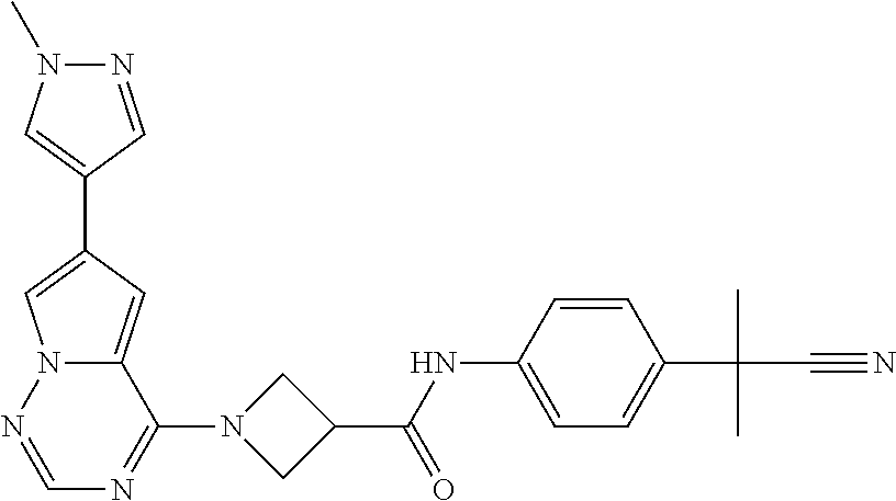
N1=CC(C2=CN3C(=C2)C(N2CC(C(NC4=CC=C(C(C#N)(C)C)C=C4)=O)C2)=NC=N3)=CN1C
